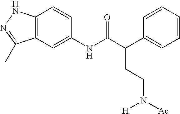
C12=C(C=C(NC(C(C3=CC=CC=C3)CCN([Ac])[H])=O)C=C1)C(C)=NN2
